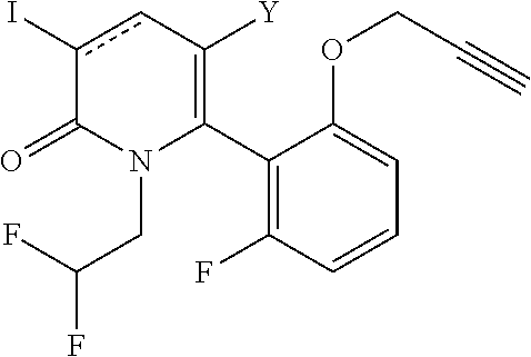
C1(C2=C([Y])cc(I)C(=O)N2CC(F)F)=C(F)C=CC=C1OCC#C
